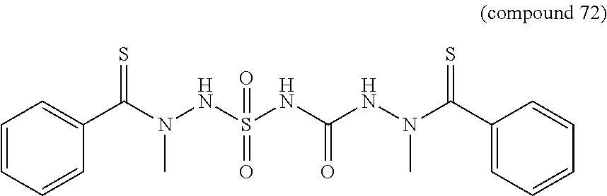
C1=CC=CC=C1C(=S)N(C)NS(=O)(NC(=O)NN(C)C(=S)C1=CC=CC=C1)=O
